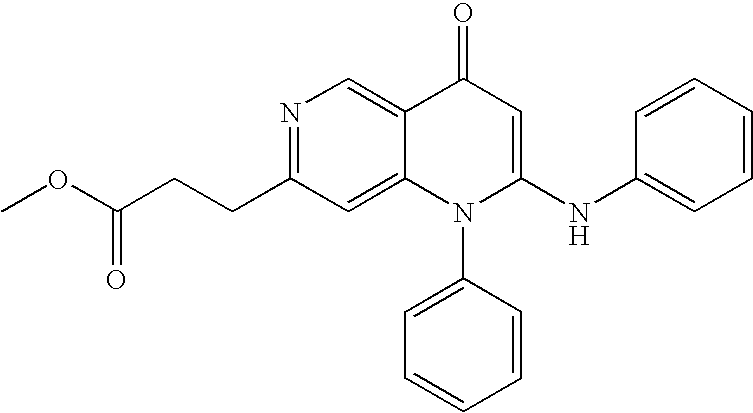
C(C(OC)=O)CC1=NC=C2C(=C1)N(C1=CC=CC=C1)C(NC1=CC=CC=C1)=CC2=O
